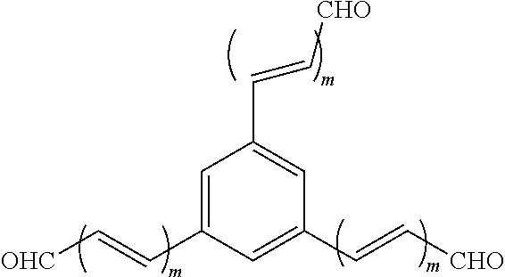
C1=C(C=C[OHC])C=C(C=C[CHO])C=C1C=C[CHO]
